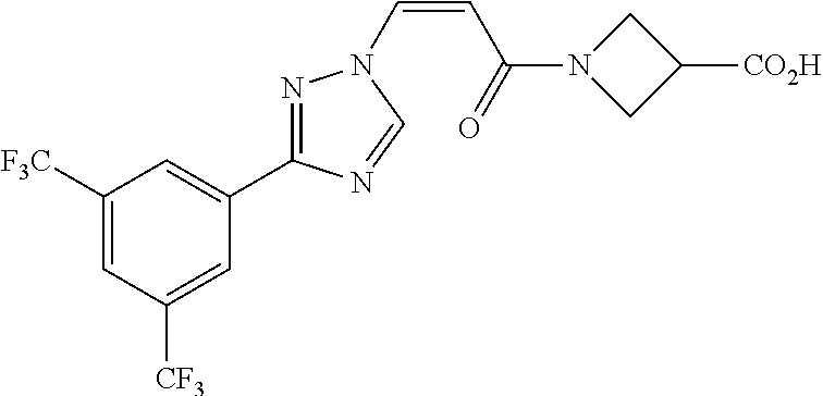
C1([F3C])=CC([CF3])=CC(C2=NN(C=CC(N3CC([CO2H])C3)=O)C=N2)=C1
